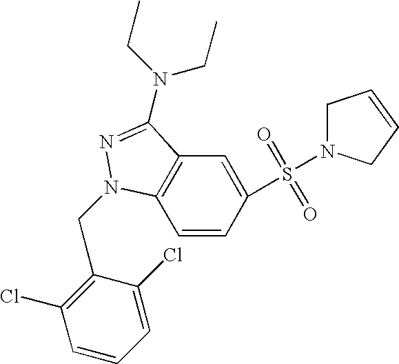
C1=CC(S(=O)(=O)N2CC=CC2)=CC2=C1N(CC1=C(Cl)C=CC=C1Cl)N=C2N(CC)CC
